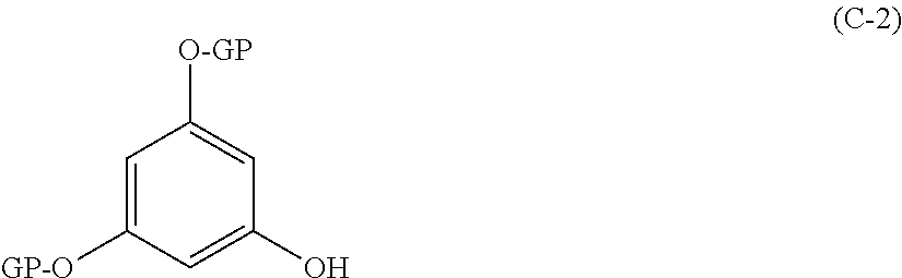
C1=C([GP-O])C=C(O)C=C1[O-GP]
